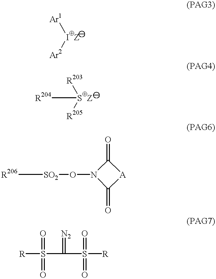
[Ar1][IZ][Ar2].[R204][SZ]([R203])[R205].[R206][SO2]ON1C(=O)[A]C1=O.[R]S(C(S([R])(=O)=O)=[N2])(=O)=O
